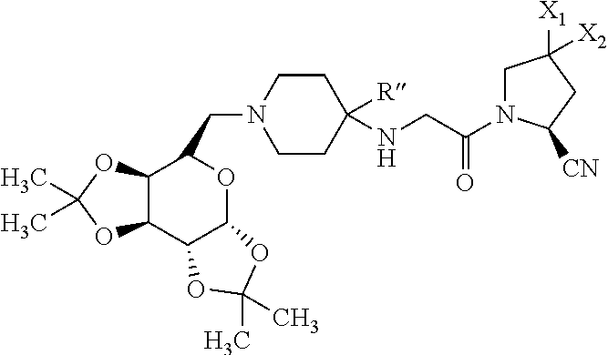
C1CN(CC2C3C(C4C(O2)OC(C)(C)O4)OC(C)(C)O3)CCC1(NCC(N1CC([X1])([X2])CC1[CN])=O)[R]
